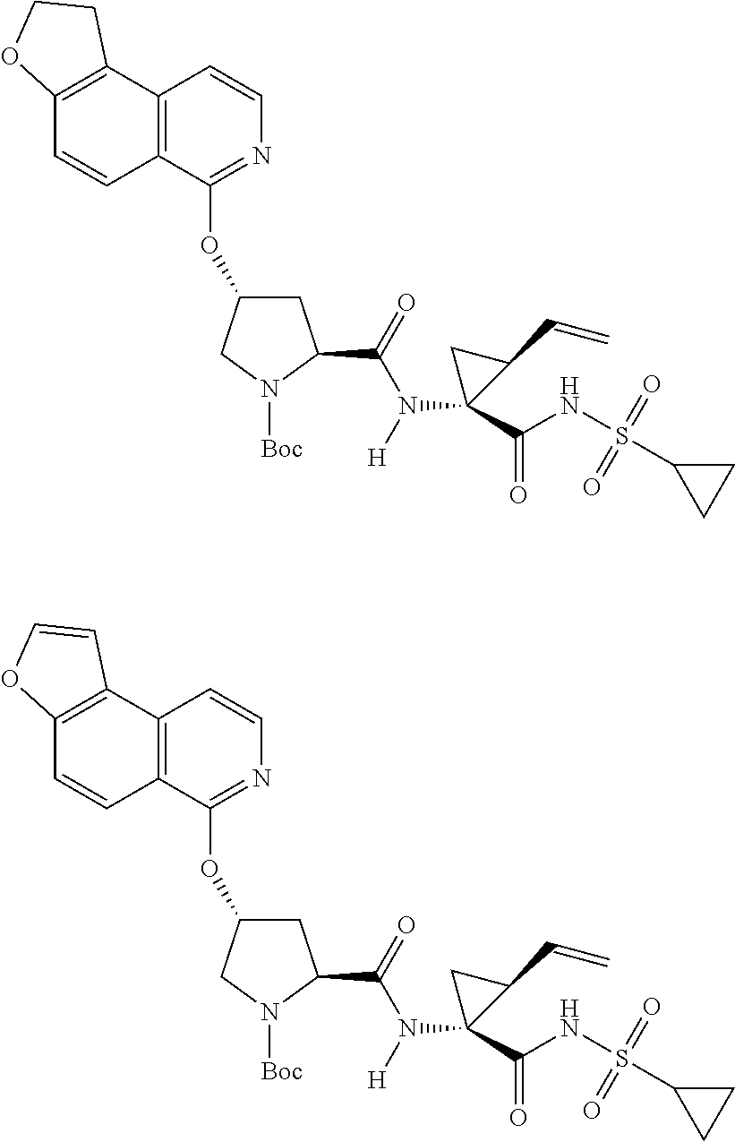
[Boc]N1C(C(=O)N([H])C2(C(NS(C3CC3)(=O)=O)=O)C(C=C)C2)CC(OC2=NC=CC3=C2C=CC2=C3CCO2)C1.[Boc]N1C(C(=O)N([H])C2(C(NS(C3CC3)(=O)=O)=O)C(C=C)C2)CC(OC2=NC=CC3=C2C=CC2=C3C=CO2)C1
